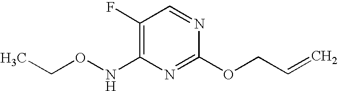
N1=CC(F)=C(NOCC)N=C1OCC=C
